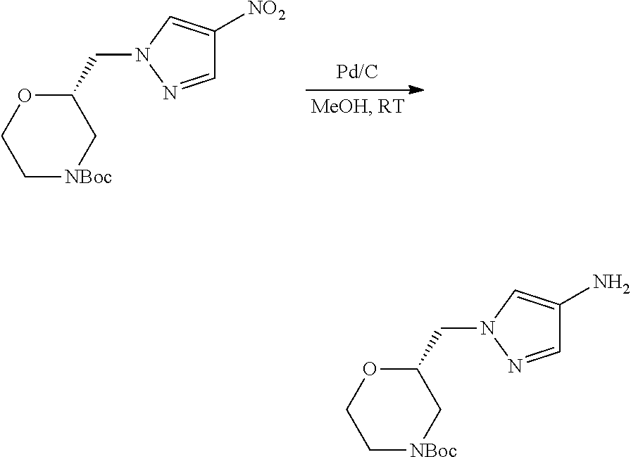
C1[NBoc]CC(CN2N=CC(N)=C2)OC1.C1[NBoc]CC(CN2N=CC([NO2])=C2)OC1
